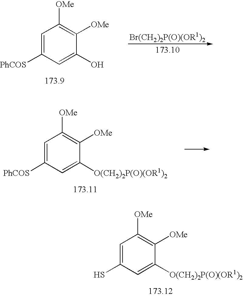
C1=C([PhCOS])C=C(O)C([OMe])=C1[OMe].C1=C([PhCOS])C=C([O(CH2)2P(O)(OR1)2])C([OMe])=C1[OMe].C1=C(S)C=C([O(CH2)2P(O)(OR1)2])C([OMe])=C1[OMe]
